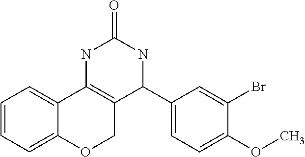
C1=CC=C2C(=C1)C1=C(CO2)C(C2=CC=C(OC)C(Br)=C2)NC(=O)N1
